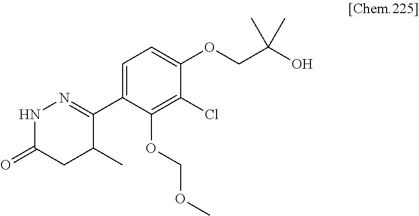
C1(C2=NNC(=O)CC2C)=CC=C(OCC(O)(C)C)C(Cl)=C1OCOC
